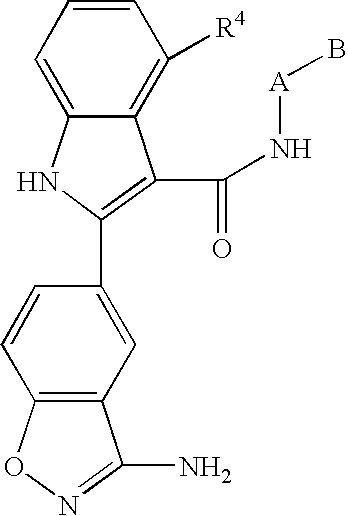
C12=C([R4])C=CC=C1NC(C1=CC3=C(C=C1)ON=C3N)=C2C(N[A]B)=O
